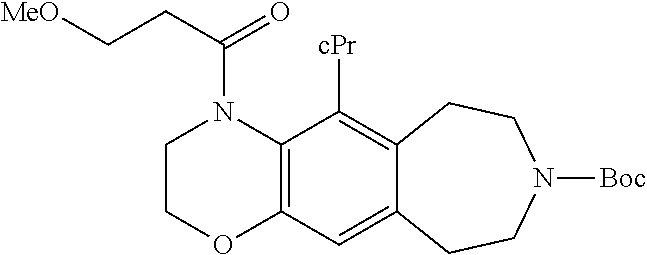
C1COC2=C(N1C(CC[MeO])=O)C([cPr])=C1C(=C2)CCN([Boc])CC1
